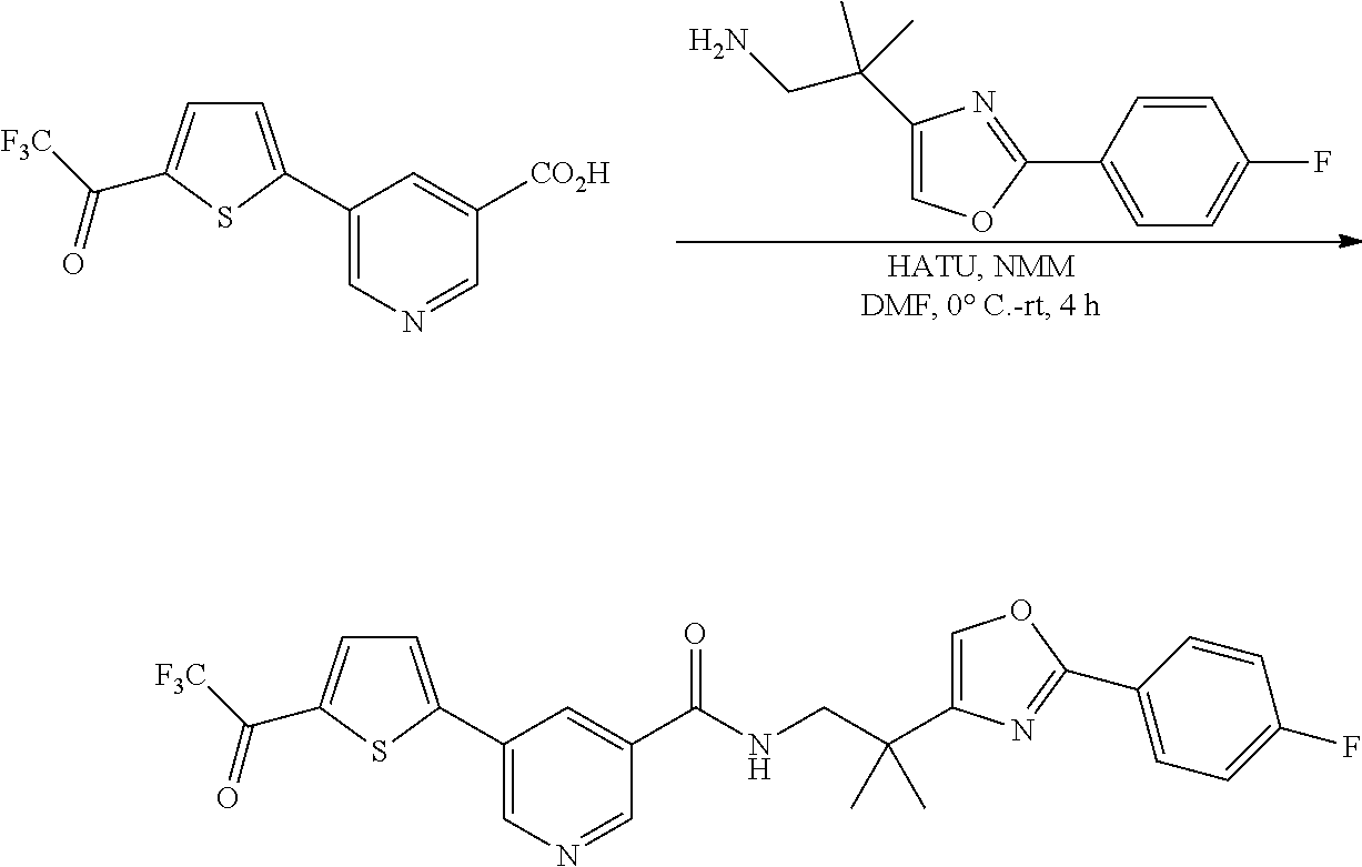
C1(C(CN)(C)C)=COC(C2=CC=C(F)C=C2)=N1.C1=C(C2=CN=CC([CO2H])=C2)SC(C([F3C])=O)=C1.C1=C(C2=CN=CC(C(NCC(C3=COC(C4=CC=C(F)C=C4)=N3)(C)C)=O)=C2)SC(C([F3C])=O)=C1
